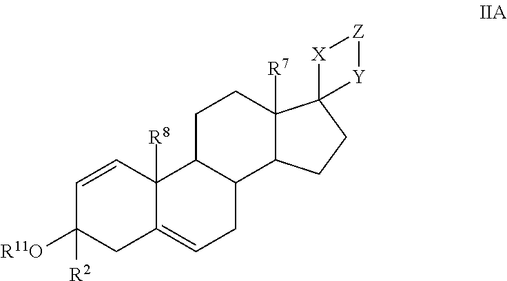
C1=CC2([R8])C(=CCC3C2CCC2([R7])C3CCC23[X][Z][Y]3)CC1([R11O])[R2]
